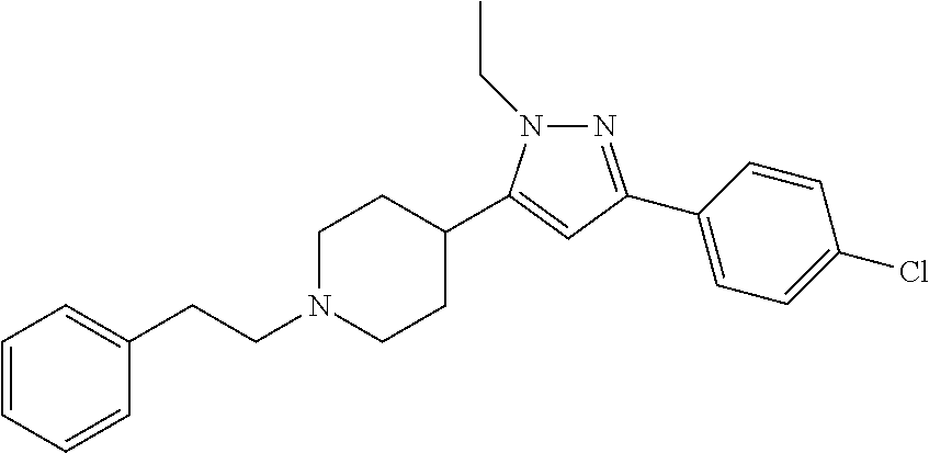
C1=CC=CC(CCN2CCC(C3=CC(C4=CC=C(Cl)C=C4)=NN3CC)CC2)=C1
